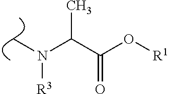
C(C(O[R1])=O)(N(C)[R3])C
